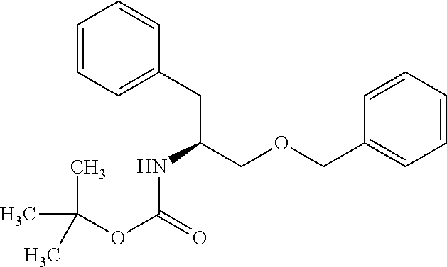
C1=CC=C(CC(COCC2=CC=CC=C2)NC(OC(C)(C)C)=O)C=C1
